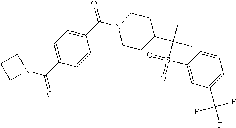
C1=C(C(=O)N2CCC2)C=CC(C(=O)N2CCC(C(C)(C)S(=O)(=O)C3=CC(C(F)(F)F)=CC=C3)CC2)=C1
